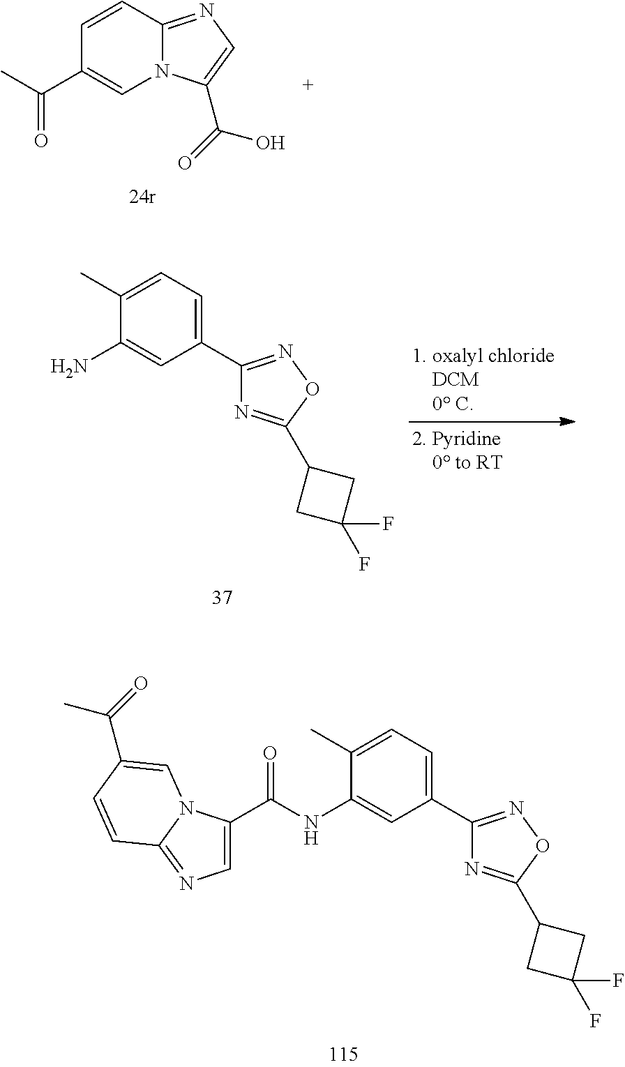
C1=CC2=NC=C(C(=O)O)N2C=C1C(C)=O.C1(C2=NOC(C3CC(F)(F)C3)=N2)=CC=C(C)C(N)=C1.C1(C2=NOC(C3CC(F)(F)C3)=N2)=CC=C(C)C(NC(C2=CN=C3N2C=C(C(=O)C)C=C3)=O)=C1
